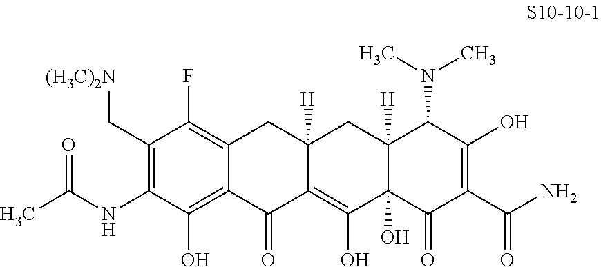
O=C(NC1=C(C[(H3C)2N])C(F)=C2C(=C1O)C(=O)C1=C(O)C3(O)C([H])(CC1([H])C2)C(N(C)C)C(O)=C(C(N)=O)C3=O)C
